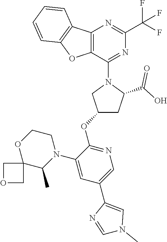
C12=C(C(N3CC(OC4=NC=C(C5=CN(C)C=N5)C=C4N4CCOC5(C4C)COC5)CC3C(O)=O)=NC(C(F)(F)F)=N1)OC1=C2C=CC=C1
